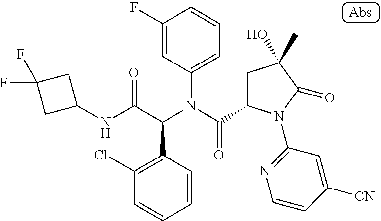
C1(NC(C(N(C(=O)C2CC(O)(C)C(=O)N2C2=NC=CC([CN])=C2)C2=CC=CC(F)=C2)C2=C(Cl)C=CC=C2)=O)CC(F)(F)C1
